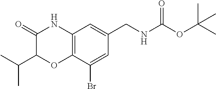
C1(=O)C(C(C)C)OC2=C(N1)C=C(CNC(OC(C)(C)C)=O)C=C2Br
